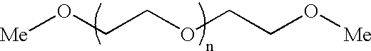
[Me]OCCOCCO[Me]
